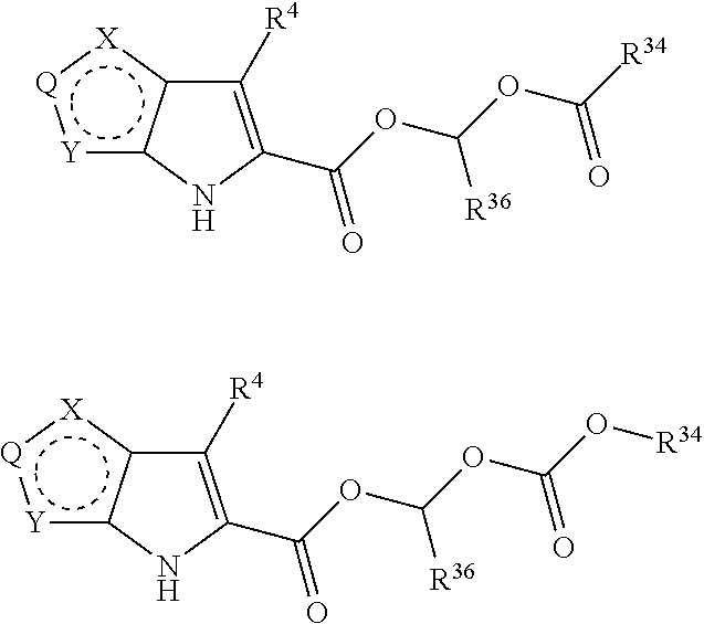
[Y]1c2c([X]:[Q]:1)C([R4])=C(C(OC(OC([R34])=O)[R36])=O)N2.[Y]1c2c([X]:[Q]:1)C([R4])=C(C(OC(OC(O[R34])=O)[R36])=O)N2
